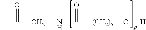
N(C([(CH2)5]O[H])=O)CC(C)=O
